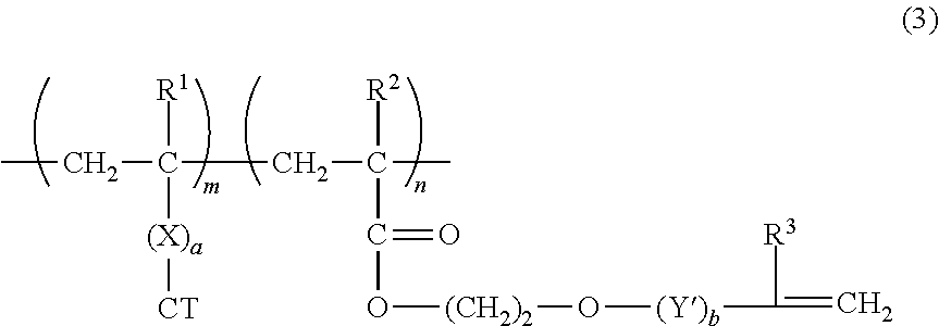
CCC([R1])([(X)a][CT])CC(C)([R2])C(=O)O[(CH2)2]O[(Y)b]C([R3])=C
